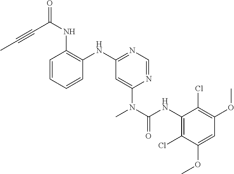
C1=CC=CC(NC2=NC=NC(N(C)C(NC3=C(Cl)C(OC)=CC(OC)=C3Cl)=O)=C2)=C1NC(C#CC)=O
